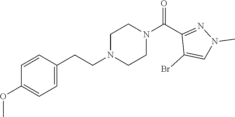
C1=CC(CCN2CCN(C(C3=NN(C)C=C3Br)=O)CC2)=CC=C1OC
